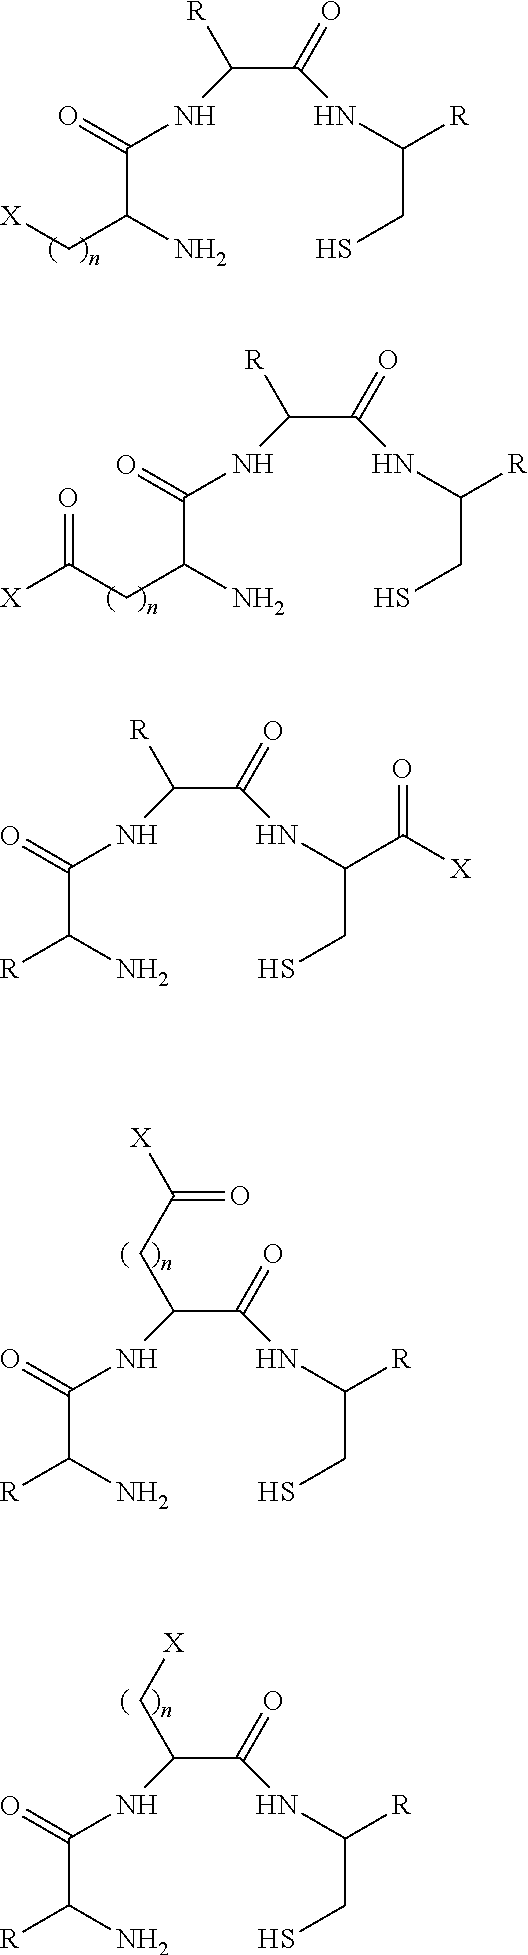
C(C(N)C[X])(=O)NC(C(NC(CS)[R])=O)[R].C(C(N)CC([X])=O)(=O)NC(C(NC(CS)[R])=O)[R].C(C(N)[R])(=O)NC(C(NC(CS)[R])=O)CC([X])=O.C(C(N)[R])(=O)NC(C(NC(CS)[R])=O)C[X].C(C(N)[R])(=O)NC(C(NC(CS)C([X])=O)=O)[R]
